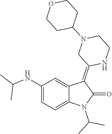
N(C1=CC=C2C(=C1)C(=C1NCCN(C3CCOCC3)C1)C(=O)N2C(C)C)C(C)C
